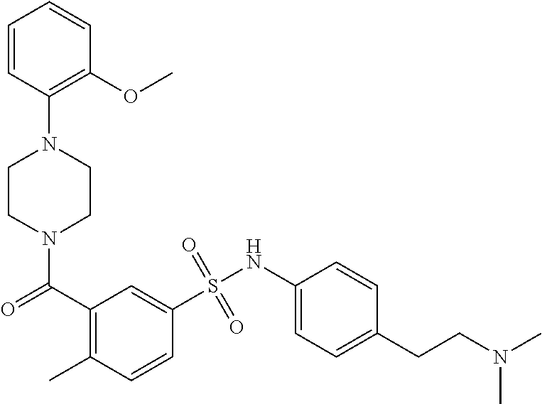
N1(C(C2=C(C)C=CC(S(NC3=CC=C(CCN(C)C)C=C3)(=O)=O)=C2)=O)CCN(C2=C(OC)C=CC=C2)CC1
